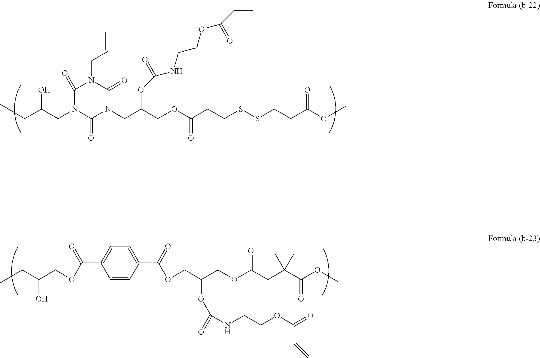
C1(=O)N(CC(CC)O)C(=O)N(CC(COC(CCSSCCC(OC)=O)=O)OC(=O)NCCOC(=O)C=C)C(=O)N1CC=C.C1=CC(C(=O)OCC(COC(CC(C(OC)=O)(C)C)=O)OC(=O)NCCOC(=O)C=C)=CC=C1C(OCC(CC)O)=O
